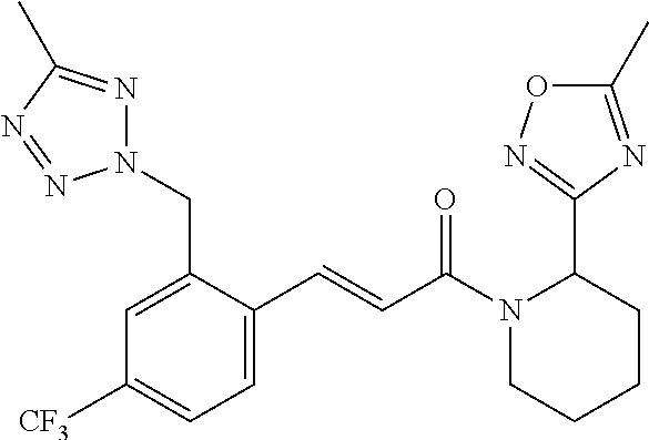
N1(CC2=CC([CF3])=CC=C2C=CC(N2CCCCC2C2=NOC(C)=N2)=O)N=C(C)N=N1
